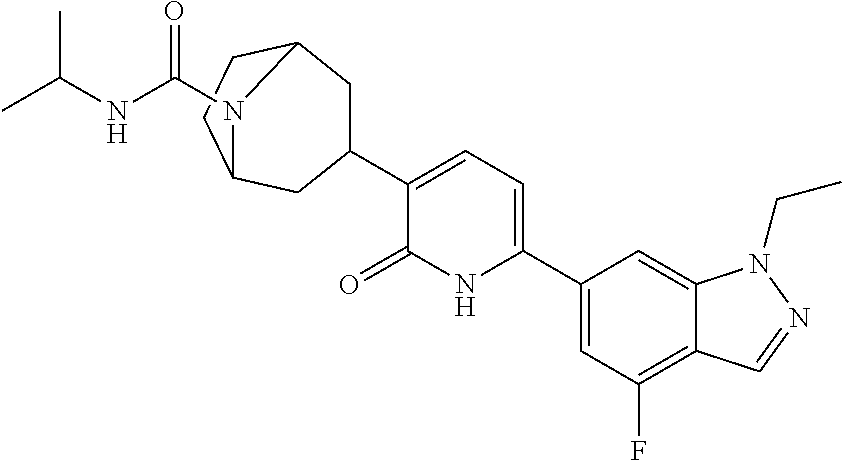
C1(C2CC3CCC(C2)N3C(=O)NC(C)C)=CC=C(C2=CC(F)=C3C(=C2)N(CC)N=C3)NC1=O
